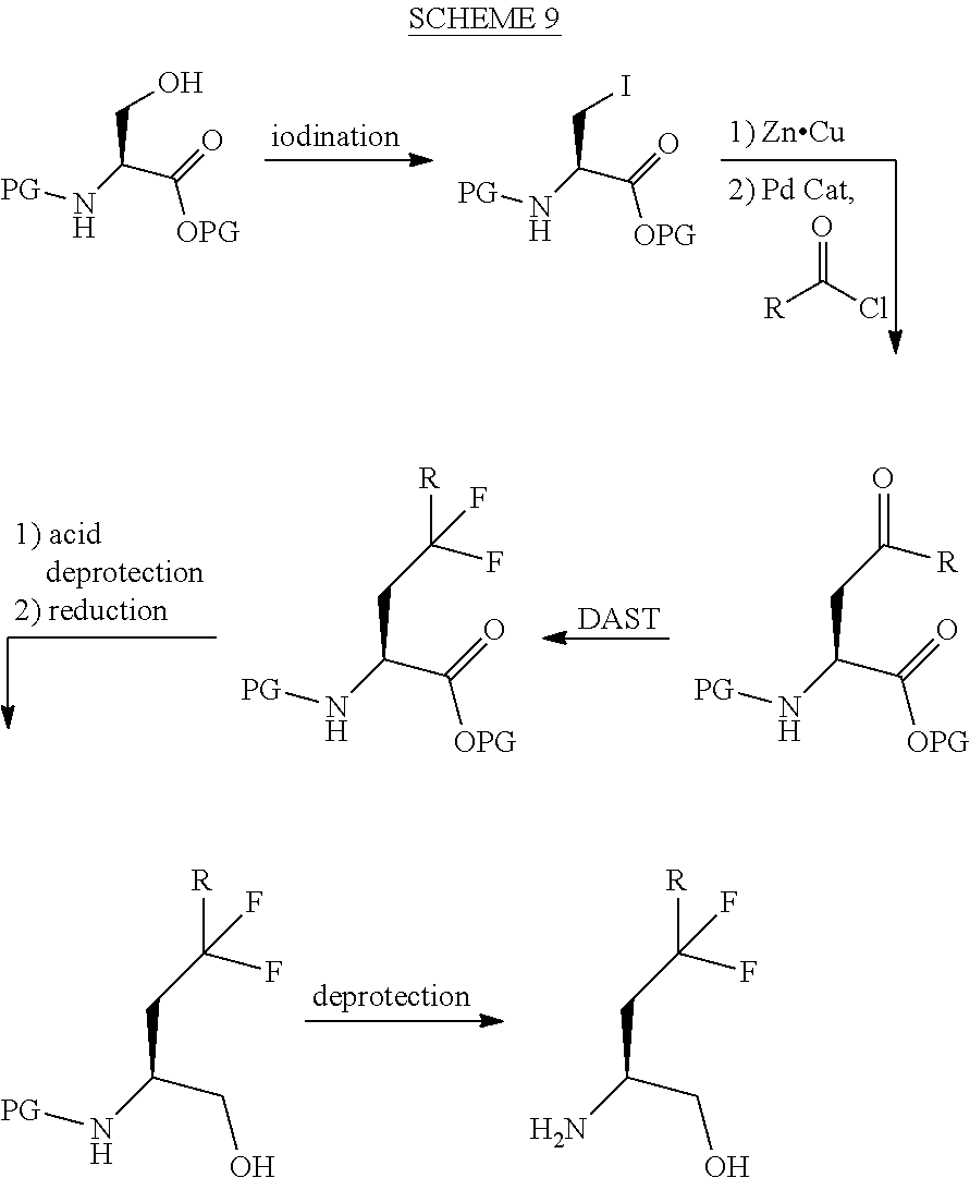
[R]C(Cl)=O.[PG]NC(C(=O)[OPG])CO.[PG]NC(C(=O)[OPG])CI.[DAST].[PG]NC(C(=O)[OPG])CC([R])=O.[PG]NC(C(=O)[OPG])CC(F)([R])F.[PG]NC(CO)CC(F)([R])F.NC(CO)CC(F)([R])F
